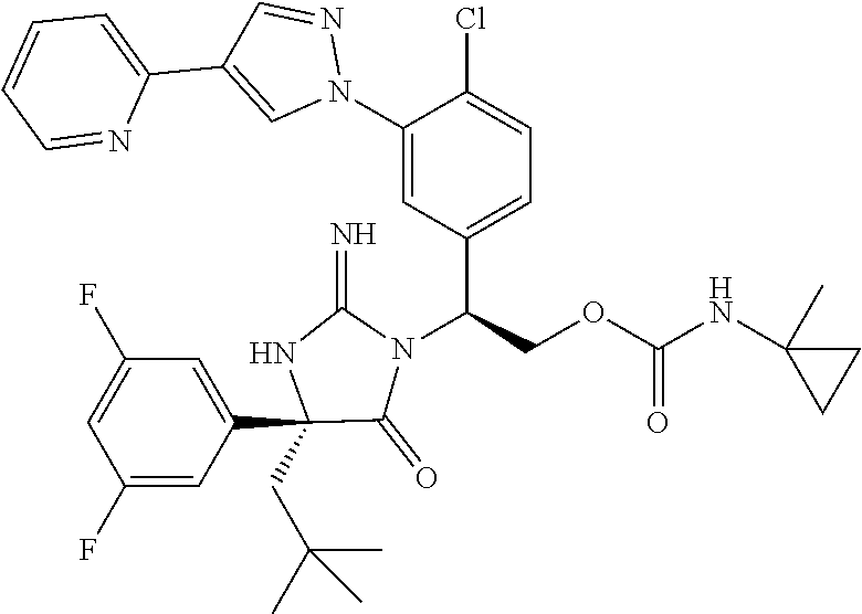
C1=C(F)C=C(C2(CC(C)(C)C)C(=O)N(C(C3=CC=C(Cl)C(N4N=CC(C5=CC=CC=N5)=C4)=C3)COC(=O)NC3(C)CC3)C(=N)N2)C=C1F
